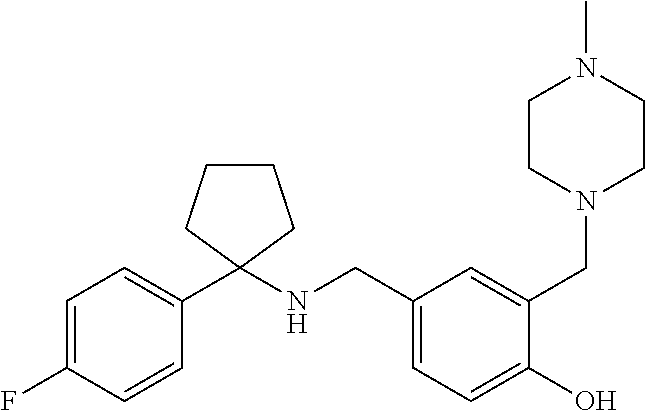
C1=C(F)C=CC(C2(NCC3=CC=C(O)C(CN4CCN(C)CC4)=C3)CCCC2)=C1
